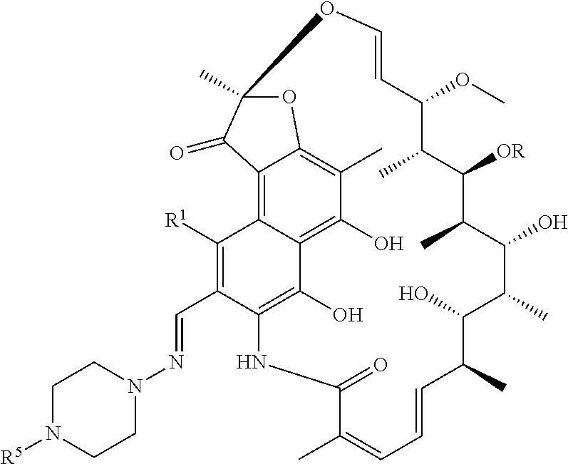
C1([OR])C(C)C(OC)C=COC2(C)OC3=C(C)C(O)=C4C(O)=C(C(C=NN5CCN([R5])CC5)=C([R1])C4=C3C2=O)NC(=O)C(C)=CC=CC(C)C(O)C(C)C(O)C1C
